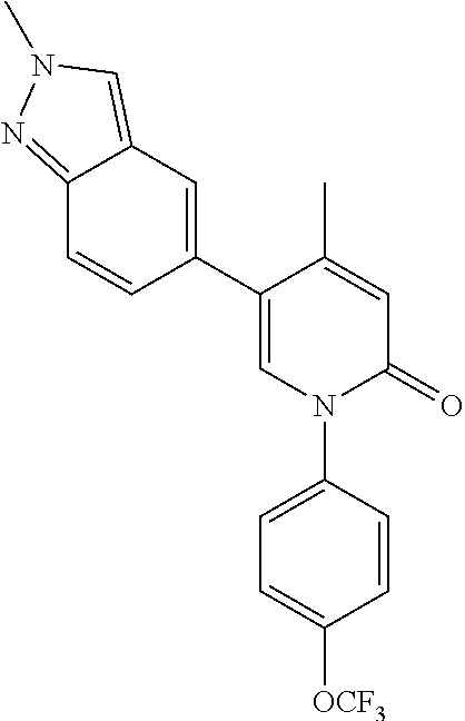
C1=C(C)C(C2=CC3=CN(C)N=C3C=C2)=CN(C2=CC=C([OCF3])C=C2)C1=O
